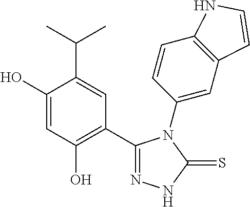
C1(C2=C(O)C=C(O)C(C(C)C)=C2)=NNC(=S)N1C1=CC2=C(C=C1)NC=C2
